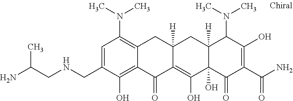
C12([H])C(O)(C(=O)C(C(N)=O)=C(O)C1N(C)C)C(O)=C1C([H])(C2)CC2=C(N(C)C)C=C(CNCC(N)C)C(O)=C2C1=O
